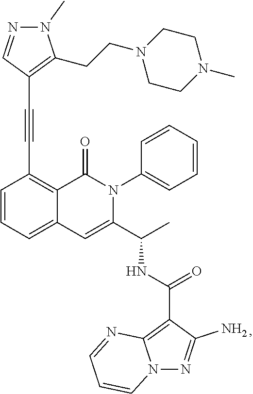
C1=CC=C2C(=C1C#CC1=C(CCN3CCN(C)CC3)N(C)N=C1)C(=O)N(C1=CC=CC=C1)C(C(C)NC(=O)C1=C3N(N=C1N)C=CC=N3)=C2
